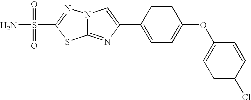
N12C(=NC(C3=CC=C(OC4=CC=C(Cl)C=C4)C=C3)=C1)SC(S(N)(=O)=O)=N2
